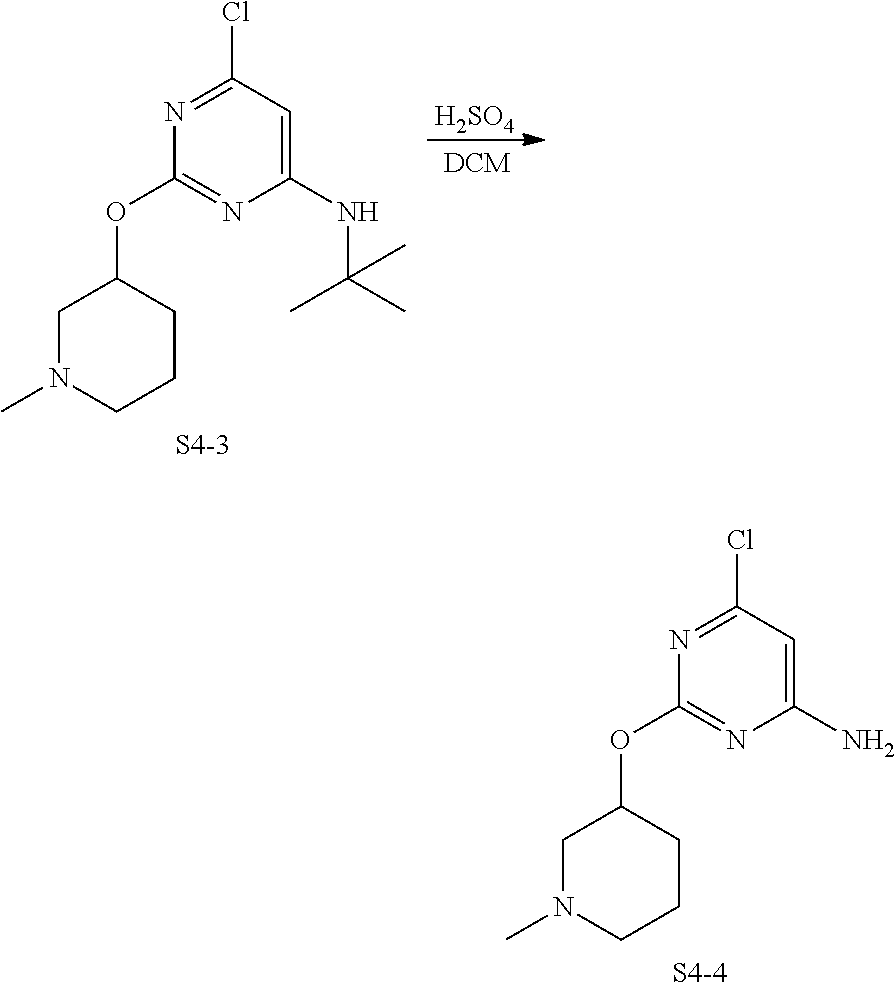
C1(N)=CC(Cl)=NC(OC2CN(C)CCC2)=N1.[S4-4].C1(NC(C)(C)C)=CC(Cl)=NC(OC2CN(C)CCC2)=N1.[S4-3].[H2SO4]
